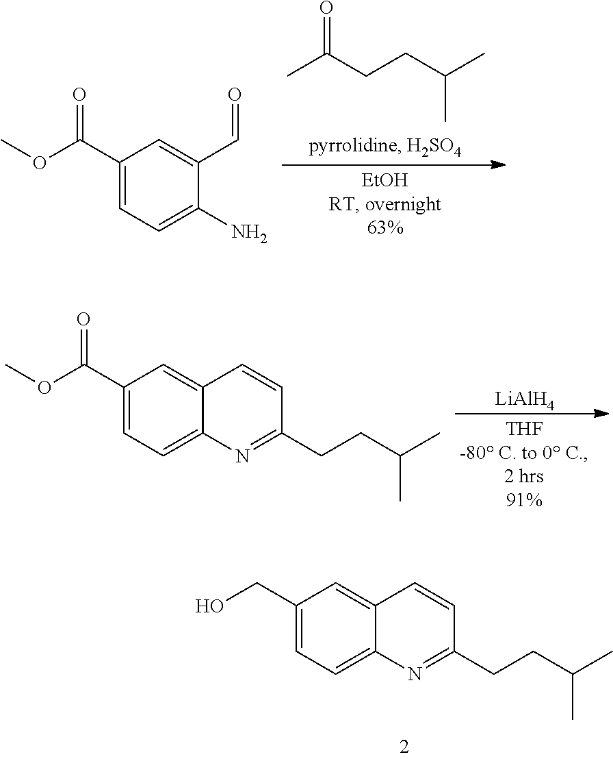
[LiAlH4].O(C)C(C1=CC=C2C(=C1)C=CC(CCC(C)C)=N2)=O.OCC1=CC=C2C(=C1)C=CC(CCC(C)C)=N2.C(CC(C)C)C(C)=O.O(C)C(C1=CC=C(N)C(C=O)=C1)=O
